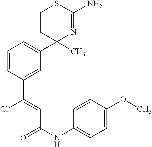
C1=CC(C(Cl)=CC(NC2=CC=C(OC)C=C2)=O)=CC(C2(C)N=C(N)SCC2)=C1
